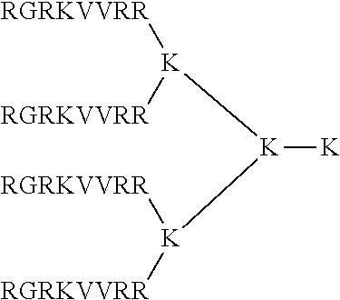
[RGRKVVRR][K]([RGRKVVRR])[K]([K]([RGRKVVRR])[RGRKVVRR])[K]
